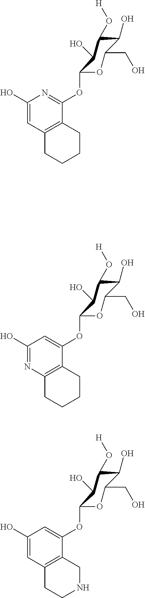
C1(O)=NC2=C(C(OC3C(O)C(O[H])C(O)C(CO)O3)=C1)CCCC2.C1(O)=CC2=C(C(OC3C(O)C(O[H])C(O)C(CO)O3)=C1)CNCC2.C1(O)=CC2=C(C(OC3C(O)C(O[H])C(O)C(CO)O3)=N1)CCCC2
